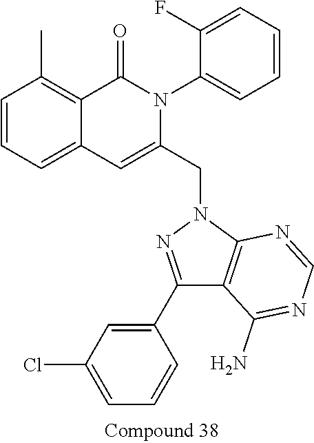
C1=CC=C2C(=C1C)C(=O)N(C1=CC=CC=C1F)C(CN1N=C(C3=CC(Cl)=CC=C3)C3=C1N=CN=C3N)=C2
